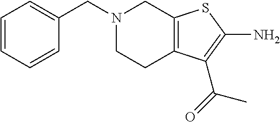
C1=CC=C(CN2CCC3=C(C2)SC(N)=C3C(C)=O)C=C1
